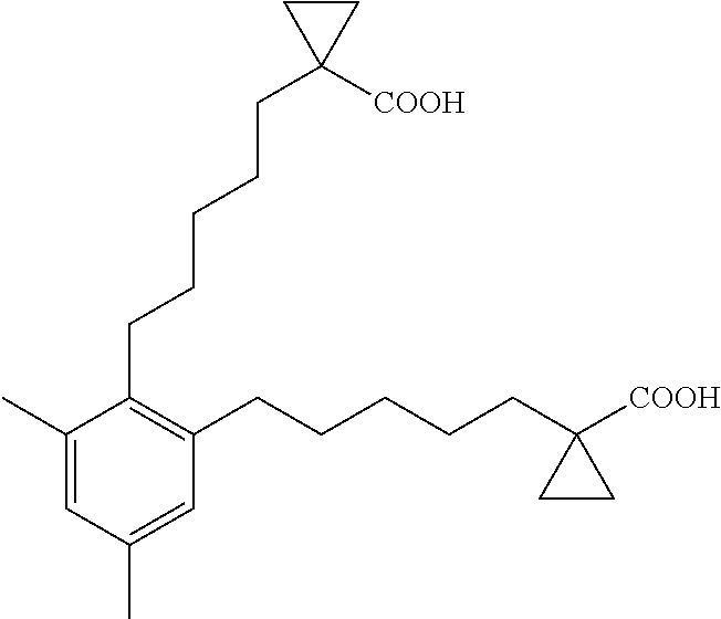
C1(C)=CC(C)=CC(CCCCCC2([COOH])CC2)=C1CCCCCC1([COOH])CC1
